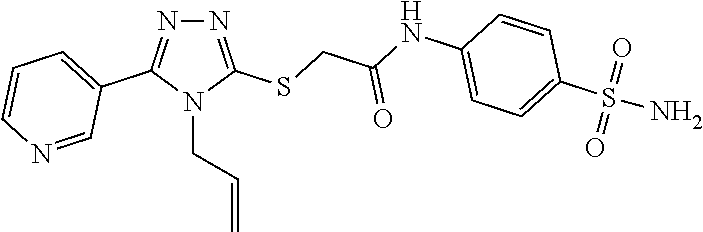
N1=C(SCC(NC2=CC=C(S(=O)(=O)N)C=C2)=O)N(CC=C)C(C2=CC=CN=C2)=N1
